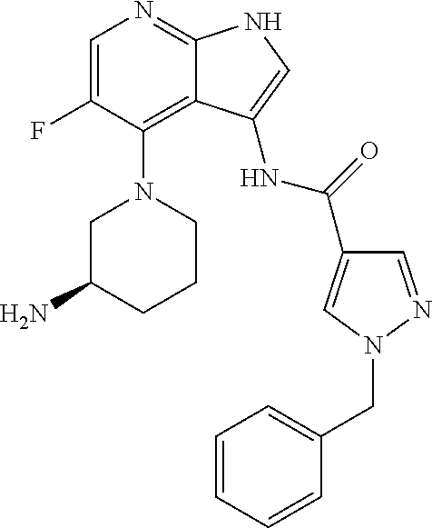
C1(F)=CN=C2C(=C1N1CC(N)CCC1)C(NC(C1=CN(CC3=CC=CC=C3)N=C1)=O)=CN2
